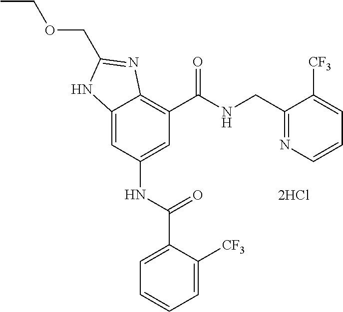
C12=CC(NC(C3=CC=CC=C3[CF3])=O)=CC(C(=O)NCC3=NC=CC=C3[CF3])=C1N=C(COCC)N2.[2HCl]
